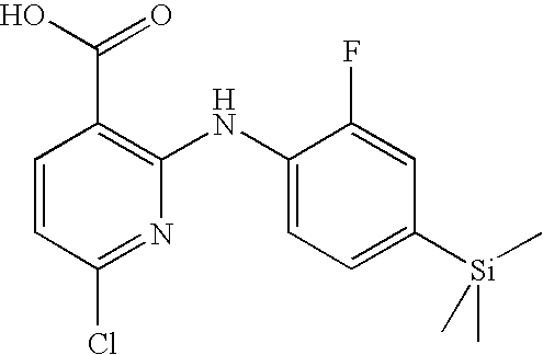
C1=CC(Cl)=NC(NC2=CC=C([Si](C)(C)C)C=C2F)=C1C(O)=O
